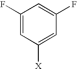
C1(F)=CC([X])=CC(F)=C1
